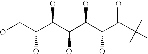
OCC(C(C(C(C(C(C(C)(C)C)=O)O)O)O)O)O
